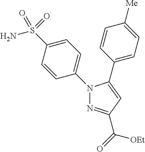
N1(C2=CC=C(S(N)(=O)=O)C=C2)N=C(C([OEt])=O)C=C1C1=CC=C([Me])C=C1
